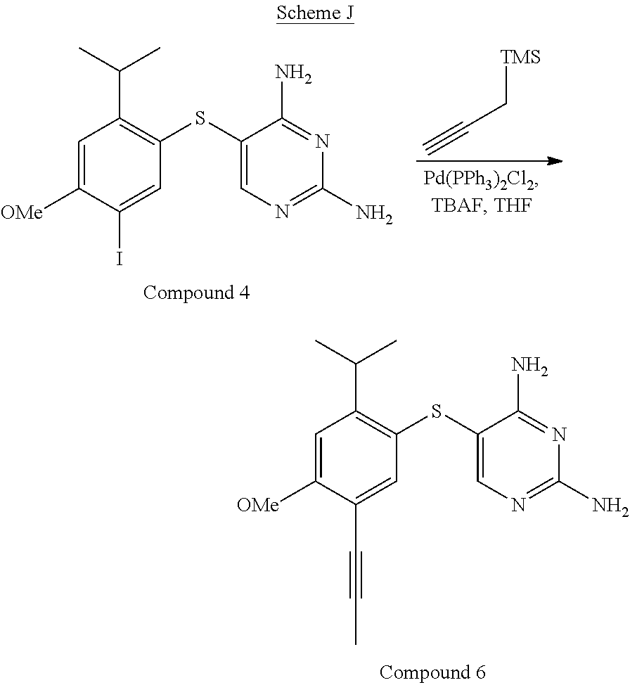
C1=C([OMe])C(C#CC)=CC(SC2=CN=C(N)N=C2N)=C1C(C)C.C1=C([OMe])C(I)=CC(SC2=CN=C(N)N=C2N)=C1C(C)C.[TMS]CC#C
